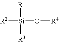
[R2][Si](O[R4])([R1])[R3]
